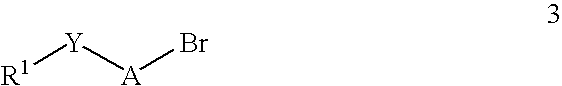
[A]([Y][R1])Br
